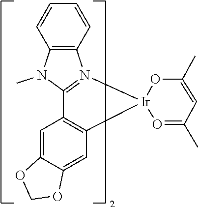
C12=C(N(C)C3=N1[Ir]1(C4=C3C=C3C(=C4)OCO3)O=C(C)C=C(C)O1)C=CC=C2
